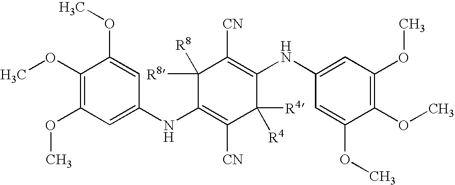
C1(NC2=CC(OC)=C(OC)C(OC)=C2)=C([CN])C([R4])([R4])C(NC2=CC(OC)=C(OC)C(OC)=C2)=C([CN])C1([R8])[R8]
